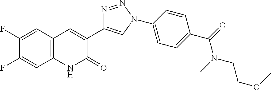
C1(F)=CC2=C(C=C1F)NC(=O)C(C1=CN(C3=CC=C(C(=O)N(C)CCOC)C=C3)N=N1)=C2
